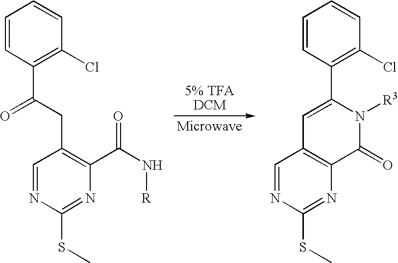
C1=CC(C2=CC3=C(C(=O)N2[R3])N=C(SC)N=C3)=C(Cl)C=C1.C1=CC(C(CC2=C(C(=O)N[R])N=C(SC)N=C2)=O)=C(Cl)C=C1
